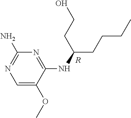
C1=C(OC)C(NC(CCCC)CCO)=NC(N)=N1.[R]
